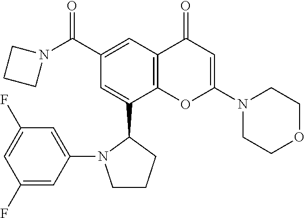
N1(C2=CC(=O)C3=C(O2)C(C2N(C4=CC(F)=CC(F)=C4)CCC2)=CC(C(N2CCC2)=O)=C3)CCOCC1
